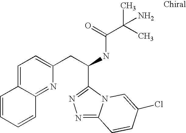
N1=C2N(C(C(CC3=CC=C4C(=N3)C=CC=C4)NC(C(C)(C)N)=O)=N1)C=C(Cl)C=C2
